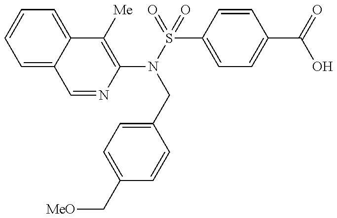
C1=NC(N(S(=O)(=O)C2=CC=C(C(=O)O)C=C2)CC2=CC=C(C[MeO])C=C2)=C([Me])C2=CC=CC=C12
